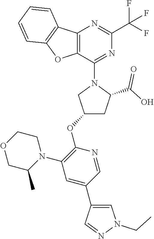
C12=C(C(N3CC(OC4=C(N5CCOCC5C)C=C(C5=CN(CC)N=C5)C=N4)CC3C(O)=O)=NC(C(F)(F)F)=N1)OC1=C2C=CC=C1
